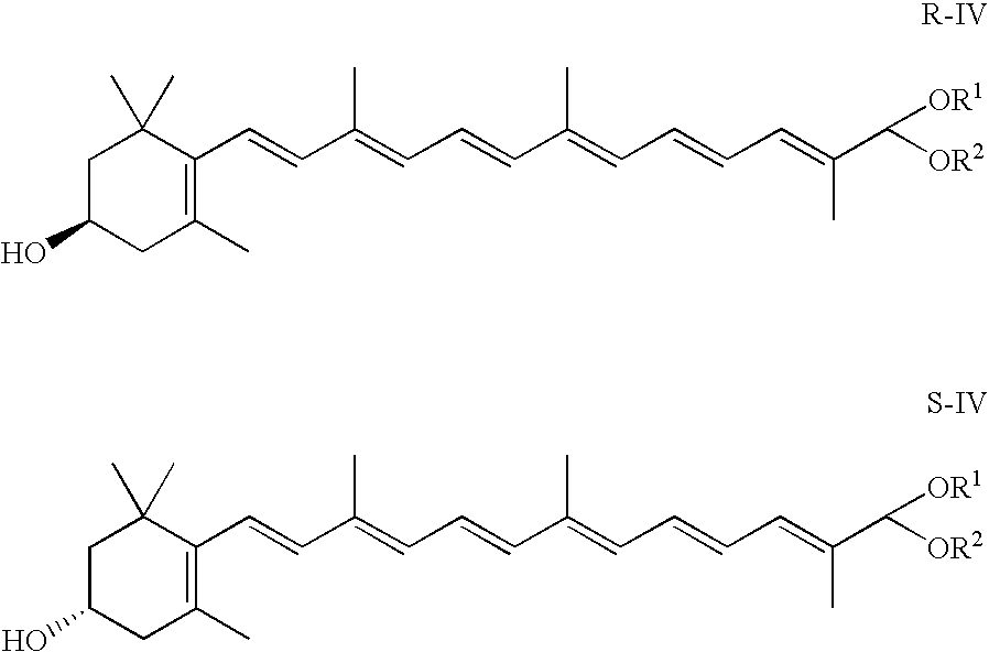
C1C(O)CC(C)=C(C=CC(=CC=CC(=CC=CC=C(C([OR1])[OR2])C)C)C)C1(C)C.C1C(O)CC(C)=C(C=CC(=CC=CC(=CC=CC=C(C([OR1])[OR2])C)C)C)C1(C)C
